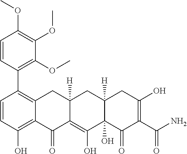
C1=CC(O)=C2C(=C1C1=C(OC)C(OC)=C(OC)C=C1)CC1([H])C(=C(O)C3(O)C([H])(C1)CC(O)=C(C(N)=O)C3=O)C2=O
